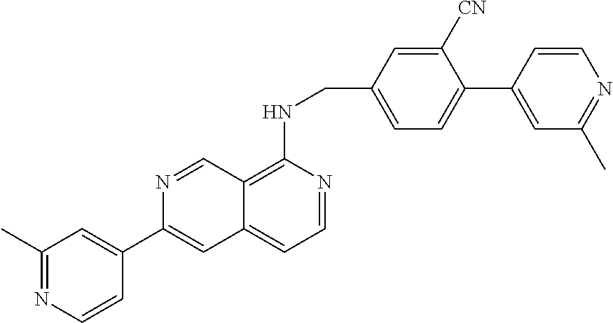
C12=C(NCC3=CC=C(C4=CC(C)=NC=C4)C([CN])=C3)N=CC=C1C=C(C1=CC(C)=NC=C1)N=C2
